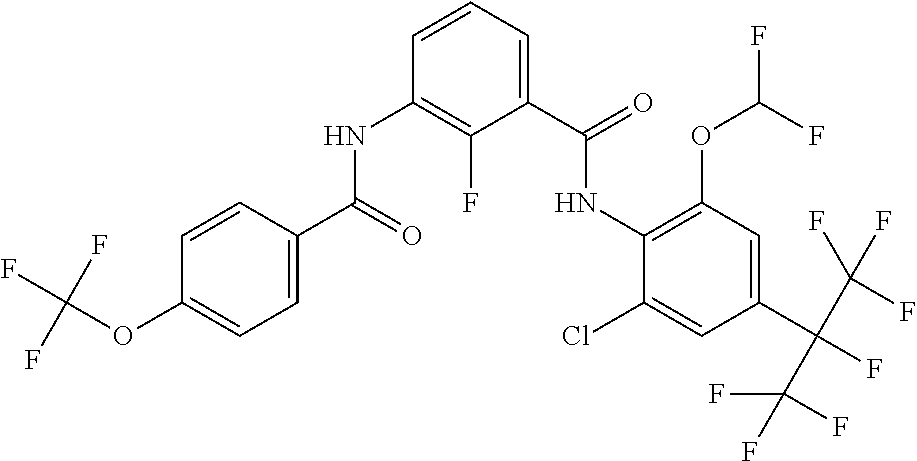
C1=CC(C(=O)NC2=C(F)C(C(=O)NC3=C(OC(F)F)C=C(C(C(F)(F)F)(C(F)(F)F)F)C=C3Cl)=CC=C2)=CC=C1OC(F)(F)F
